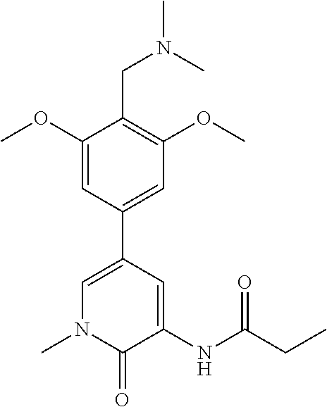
N1(C)C(=O)C(NC(CC)=O)=CC(C2=CC(OC)=C(CN(C)C)C(OC)=C2)=C1
